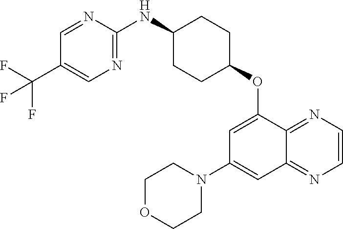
C1=NC(NC2CCC(OC3=CC(N4CCOCC4)=CC4=NC=CN=C34)CC2)=NC=C1C(F)(F)F
